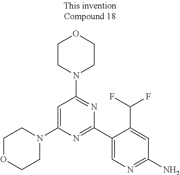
C1=C(N2CCOCC2)N=C(C2=CN=C(N)C=C2C(F)F)N=C1N1CCOCC1
